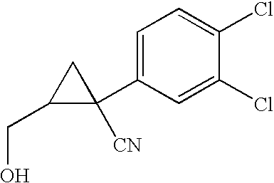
C1(CO)C(C2=CC=C(Cl)C(Cl)=C2)([CN])C1
